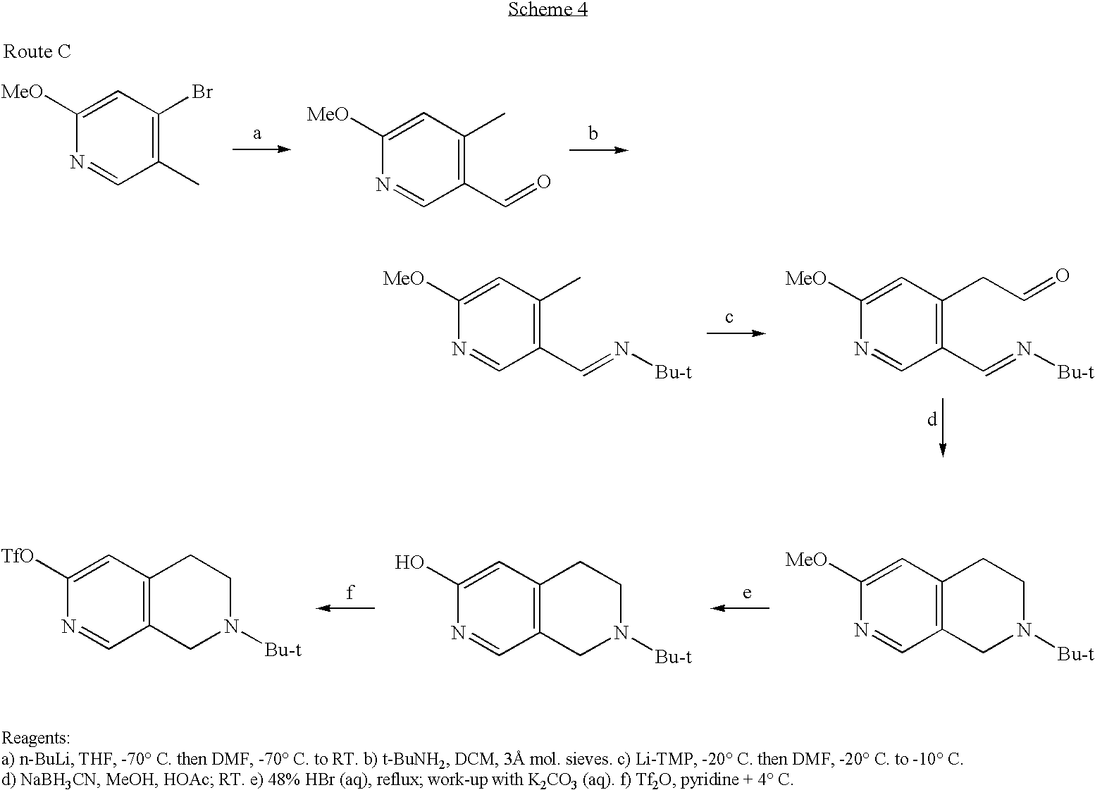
[MeO]C1=CC(Br)=C(C)C=N1.[MeO]C1=CC(C)=C(C=O)C=N1.[TfO]C1=CC2=C(C=N1)CN([Bu-t])CC2.OC1=CC2=C(C=N1)CN([Bu-t])CC2.[MeO]C1=CC2=C(C=N1)CN([Bu-t])CC2.[MeO]C1=CC(CC=O)=C(C=N[Bu-t])C=N1.[MeO]C1=CC(C)=C(C=N[Bu-t])C=N1
